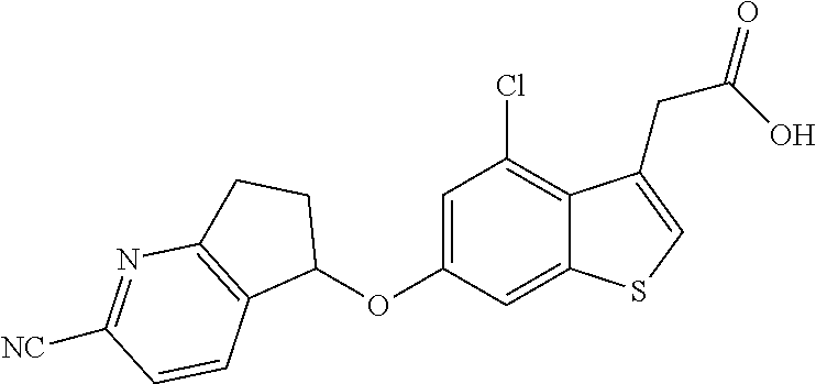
C1=C(OC2CCC3=C2C=CC([NC])=N3)C=C2C(=C1Cl)C(CC(O)=O)=CS2
